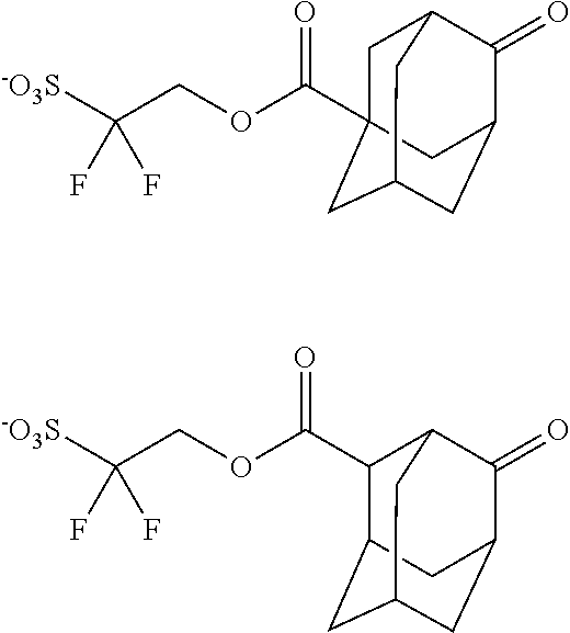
[-O3S]C(COC(=O)C12CC3C(=O)C(CC(C1)C3)C2)(F)F.[-O3S]C(COC(=O)C1C2CC3CC(C(=O)C1C3)C2)(F)F
